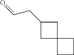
O=CCC1CC2(C1)CCC2
